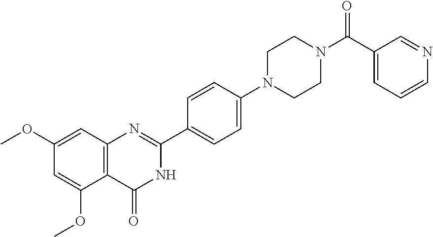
C12=C(C=C(OC)C=C1OC)N=C(C1=CC=C(N3CCN(C(C4=CC=CN=C4)=O)CC3)C=C1)NC2=O
